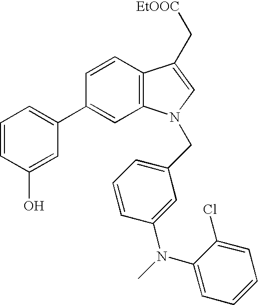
C1=CC2=C(C=C1C1=CC=CC(O)=C1)N(CC1=CC=CC(N(C)C3=CC=CC=C3Cl)=C1)C=C2C[EtOOC]
